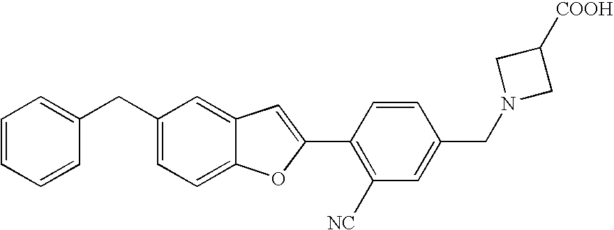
C1=CC(C2=CC3=CC(CC4=CC=CC=C4)=CC=C3O2)=C([NC])C=C1CN1CC([COOH])C1
